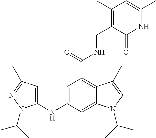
C1=C(NC2=CC(C)=NN2C(C)C)C=C2C(=C1C(NCC1=C(C)C=C(C)NC1=O)=O)C(C)=CN2C(C)C
